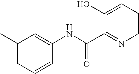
C1=CC(NC(C2=NC=CC=C2O)=O)=CC(C)=C1
